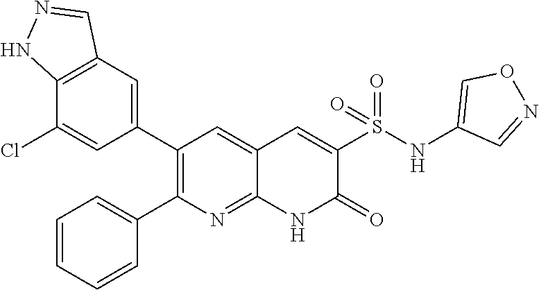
C12=C(C=C(C3=C(C4=CC=CC=C4)N=C4C(=C3)C=C(S(NC3=CON=C3)(=O)=O)C(=O)N4)C=C1Cl)C=NN2
